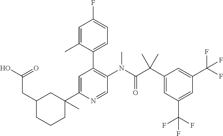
C1=C(C2(C)CC(CC(O)=O)CCC2)N=CC(N(C(C(C2=CC(C(F)(F)F)=CC(C(F)(F)F)=C2)(C)C)=O)C)=C1C1=CC=C(F)C=C1C
